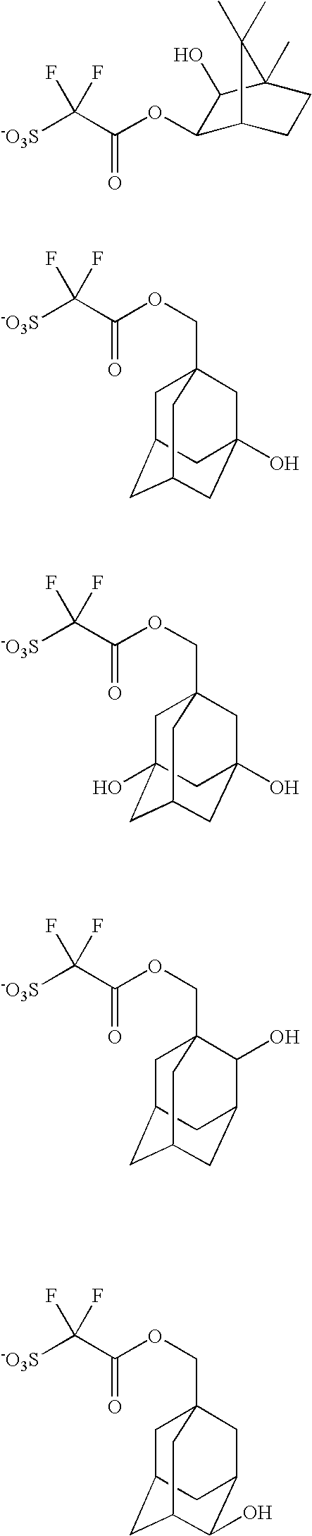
[-O3S]C(C(=O)OC1C2CCC(C)(C1O)C2(C)C)(F)F.[-O3S]C(C(=O)OCC12CC3CC(CC(O)(C1)C3)C2)(F)F.[-O3S]C(C(=O)OCC12CC3(O)CC(CC(O)(C1)C3)C2)(F)F.[-O3S]C(C(=O)OCC12CC3CC(CC(C1O)C3)C2)(F)F.[-O3S]C(C(=O)OCC12CC3CC(C(O)C(C1)C3)C2)(F)F
